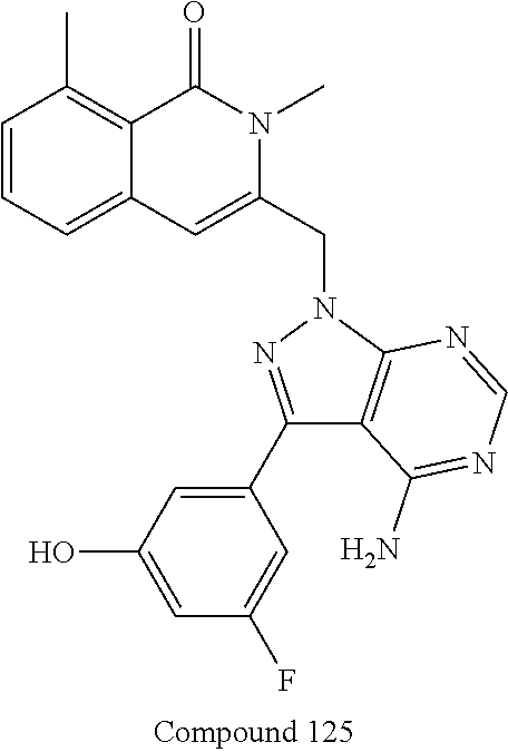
C1=CC=C2C(=C1C)C(=O)N(C)C(CN1N=C(C3=CC(O)=CC(F)=C3)C3=C1N=CN=C3N)=C2
